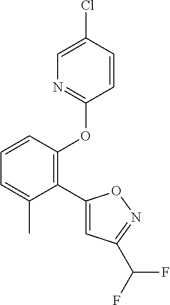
C1=CC(OC2=NC=C(Cl)C=C2)=C(C2=CC(C(F)F)=NO2)C(C)=C1
